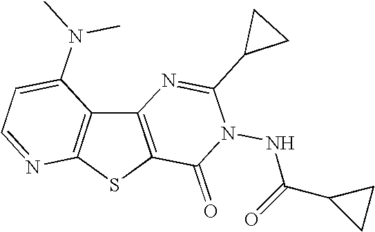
C12=C(SC3=C1C(N(C)C)=CC=N3)C(=O)N(NC(C1CC1)=O)C(C1CC1)=N2
